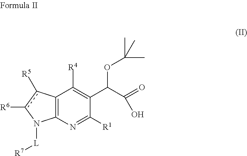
C12=C(N=C([R1])C(C(C(O)=O)OC(C)(C)C)=C1[R4])N([L][R7])c([R6])c2[R5]
